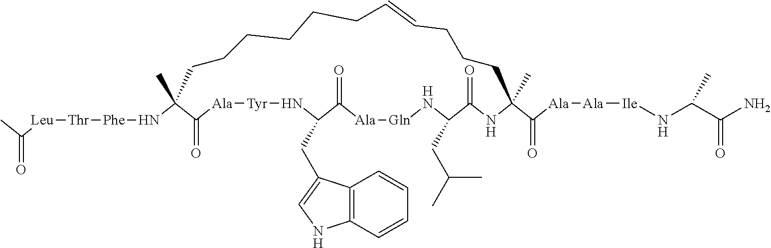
C(=O)(C)[Leu][Thr][Phe]NC1(C)C(=O)[Ala][Tyr]NC(CC2=CNC3=C2C=CC=C3)C(=O)[Ala][Gln]NC(CC(C)C)C(=O)NC(C([Ala][Ala][Ile]NC(C(=O)N)C)=O)(C)CCCC=CCCCCCC1
